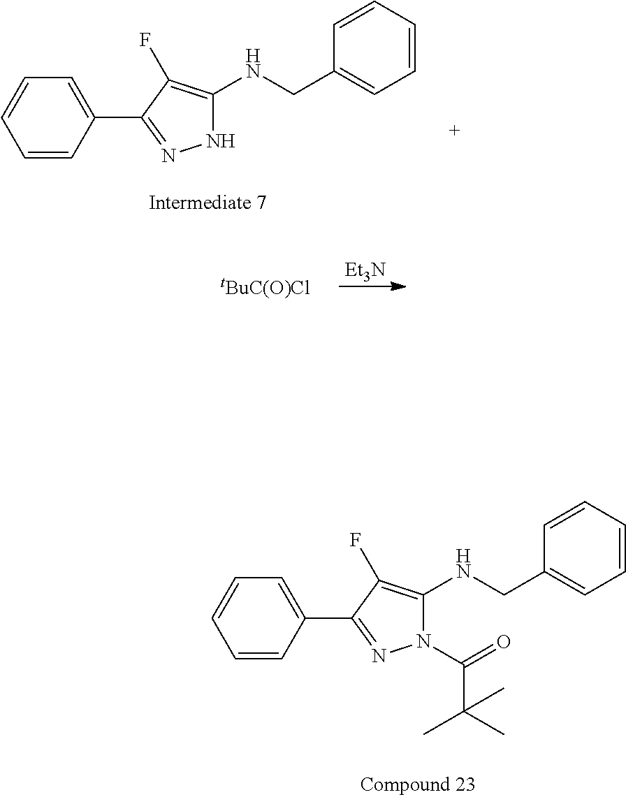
C1=CC(C2=NN(C(C(C)(C)C)=O)C(NCC3=CC=CC=C3)=C2F)=CC=C1.C1=CC(C2=NNC(NCC3=CC=CC=C3)=C2F)=CC=C1.[Et3N].[tBuC(O)Cl]
